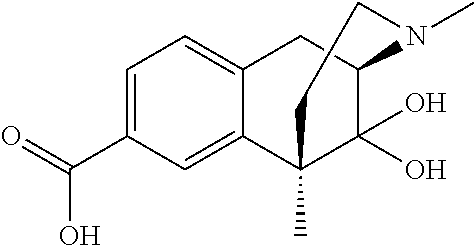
C1=C(C(=O)O)C=C2C(=C1)CC1C(O)(O)C2(C)CCN1C
